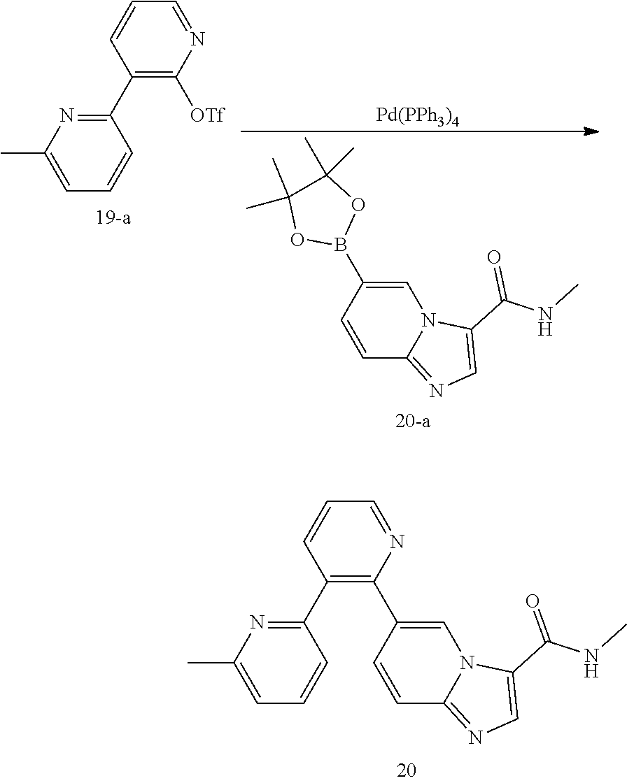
C1=NC([OTf])=C(C2=NC(C)=CC=C2)C=C1.[Pd(PPh3)4].C1=C(C(NC)=O)N2C=C(B3OC(C)(C)C(C)(C)O3)C=CC2=N1.C1=NC(C2=CN3C(=NC=C3C(NC)=O)C=C2)=C(C2=NC(C)=CC=C2)C=C1
